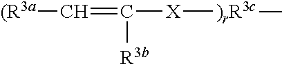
[(R3a]C=C([X][)rR3c]C)[R3b]
